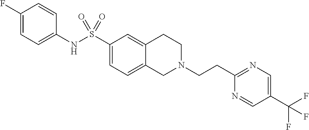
C1(F)=CC=C(NS(C2=CC=C3C(=C2)CCN(CCC2=NC=C(C(F)(F)F)C=N2)C3)(=O)=O)C=C1
